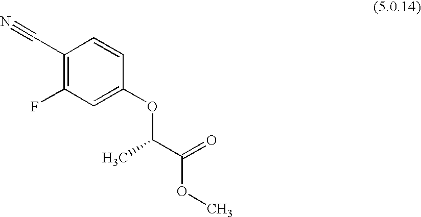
C1(C#N)=C(F)C=C(OC(C)C(=O)OC)C=C1
